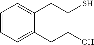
C1=CC=C2C(=C1)CC(S)C(O)C2
